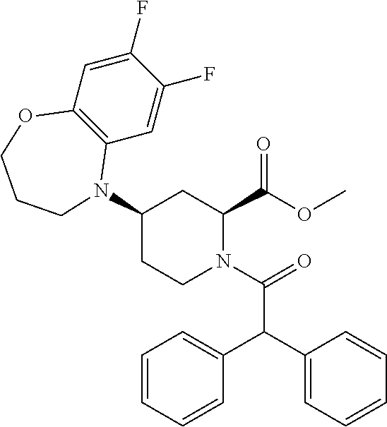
C1(F)=CC2=C(C=C1F)N(C1CC(C(OC)=O)N(C(=O)C(C3=CC=CC=C3)C3=CC=CC=C3)CC1)CCCO2
